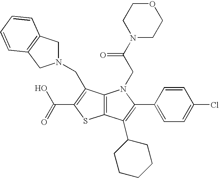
C12=C(C(C3CCCCC3)=C(C3=CC=C(Cl)C=C3)N1CC(N1CCOCC1)=O)SC(C(=O)O)=C2CN1CC2=C(C1)C=CC=C2
